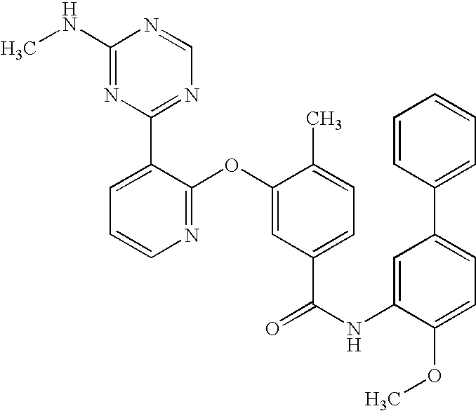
N1=C(OC2=CC(C(NC3=CC(C4=CC=CC=C4)=CC=C3OC)=O)=CC=C2C)C(C2=NC=NC(NC)=N2)=CC=C1
